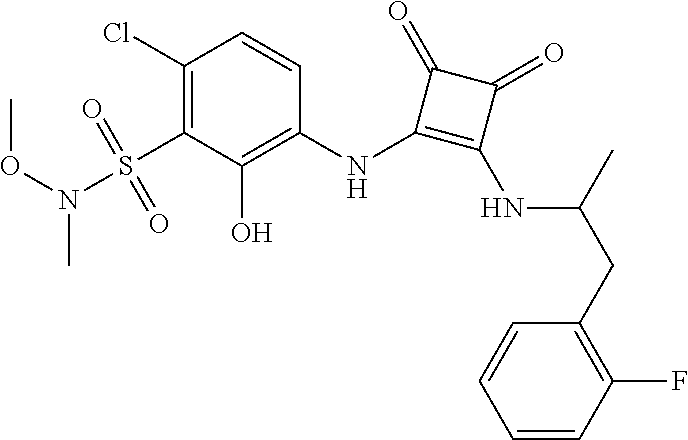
C1(Cl)=C(S(N(OC)C)(=O)=O)C(O)=C(NC2=C(NC(CC3=C(F)C=CC=C3)C)C(=O)C2=O)C=C1
